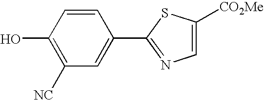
OC1=C([NC])C=C(C2=NC=C([CO2Me])S2)C=C1
